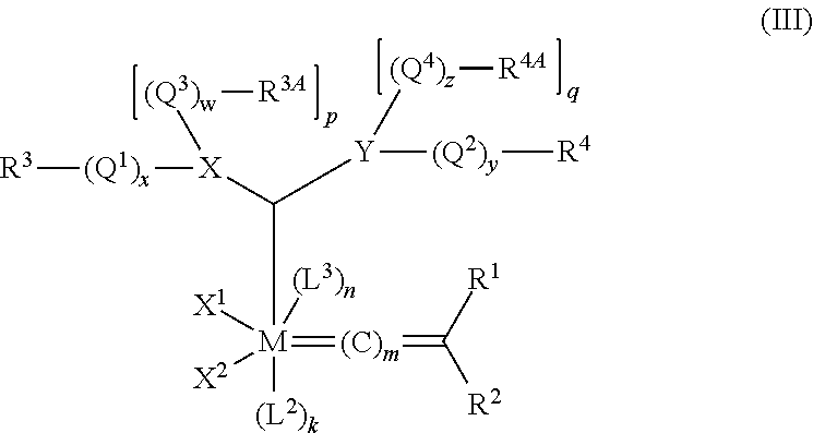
[R3][(Q1)x][X](C([Y]([(Q2)y][R4])[(Q4)z][R4A])[M](=[(C)m]=C([R2])[R1])([X1])([X2])([(L2)k])[(L3)n])[(Q3)w][R3A]
